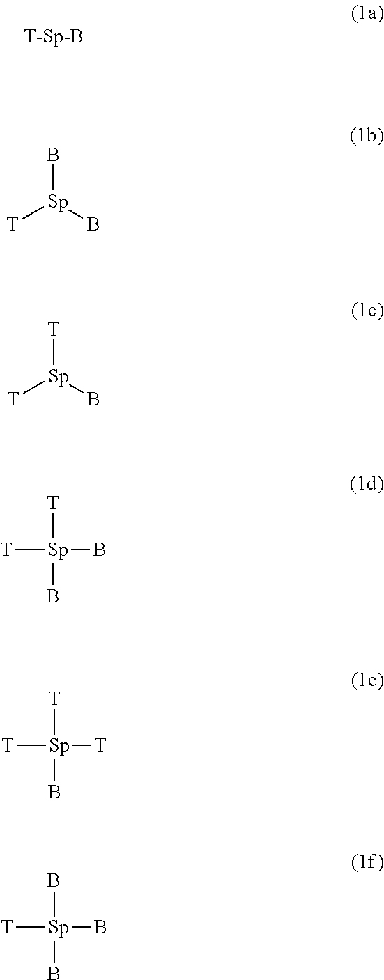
B[Sp](B)[T].[T][Sp](B)[T].[T][Sp](B)([T])B.[T][Sp]([T])([T])B.B[Sp](B)([T])B
